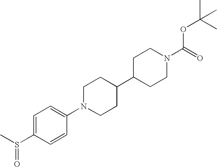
C1=C(S(C)=O)C=CC(N2CCC(C3CCN(C(=O)OC(C)(C)C)CC3)CC2)=C1
